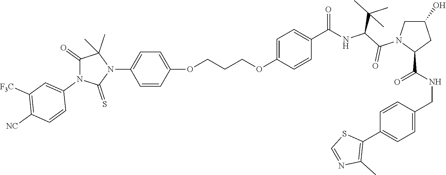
C(COC1=CC=C(N2C(C)(C)C(=O)N(C3=CC([F3C])=C([NC])C=C3)C2=S)C=C1)COC1=CC=C(C(=O)NC(C(N2C(C(NCC3=CC=C(C4=C(C)N=CS4)C=C3)=O)CC(O)C2)=O)C(C)(C)C)C=C1
